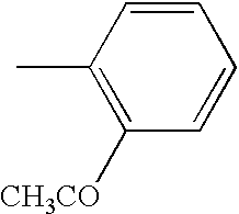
C1([CH3CO])=C(C)C=CC=C1
